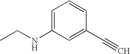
C1=C(NCC)C=C(C#C)C=C1
